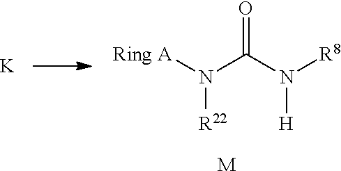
[Ring A]N(C(N([R8])[H])=O)[R22].[M].[K]
